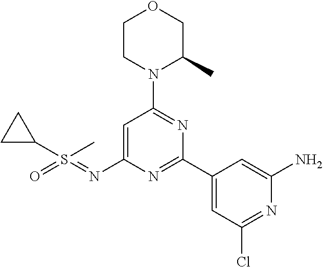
C1=C(N=S(=O)(C)C2CC2)N=C(C2=CC(Cl)=NC(N)=C2)N=C1N1C(C)COCC1
